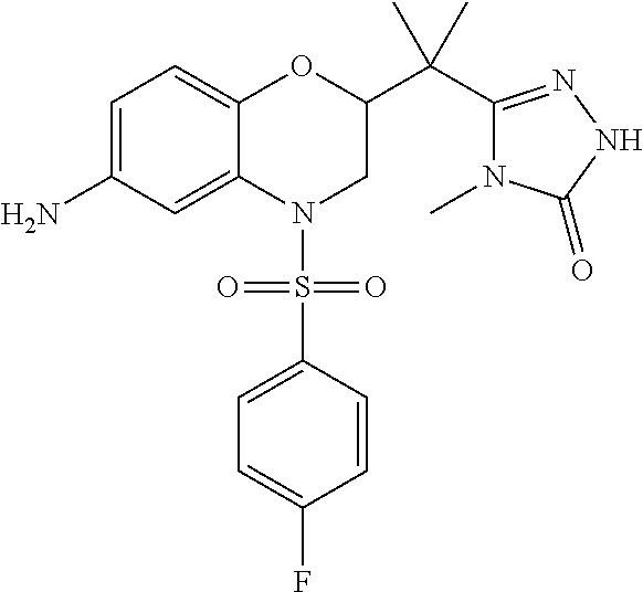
C1=C(N)C=C2C(=C1)OC(C(C1=NNC(=O)N1C)(C)C)CN2S(=O)(C1=CC=C(F)C=C1)=O
